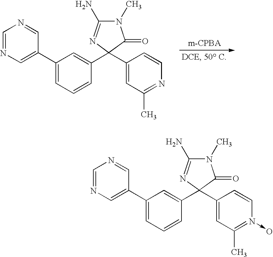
N1(C)C(N)=NC(C2=CC(C3=CN=CN=C3)=CC=C2)(C2=CC(C)=NC=C2)C1=O.N1(C)C(N)=NC(C2=CC(C3=CN=CN=C3)=CC=C2)(C2=CC(C)=N(->O)C=C2)C1=O
